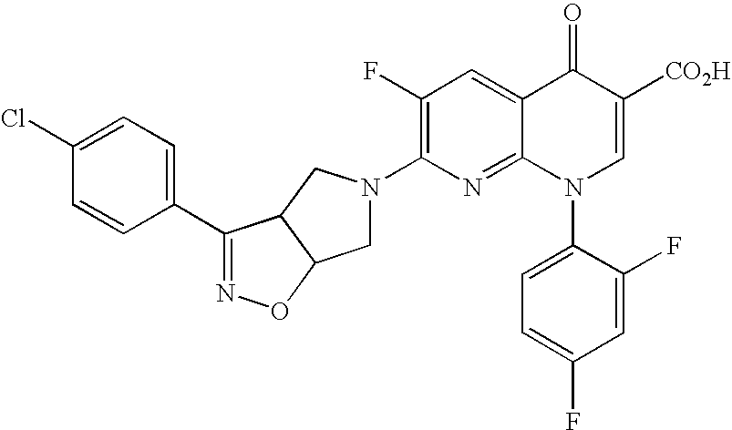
C1N(C2=C(F)C=C3C(=N2)N(C2=CC=C(F)C=C2F)C=C([CO2H])C3=O)CC2C1ON=C2C1=CC=C(Cl)C=C1
